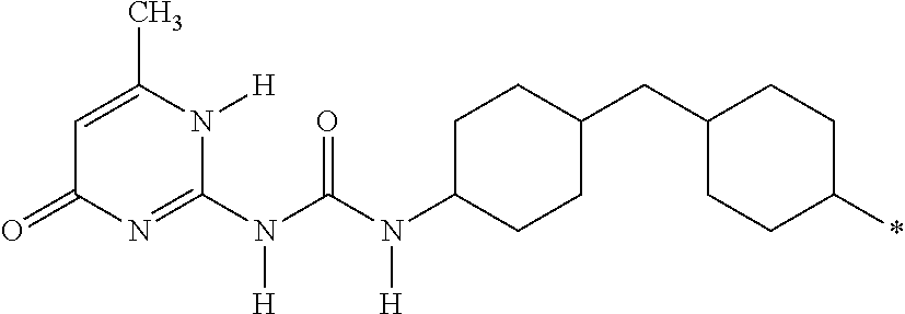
C1(N(C(N(C2=NC(=O)C=C(C)N2[H])[H])=O)[H])CCC(CC2CCC(*)CC2)CC1
